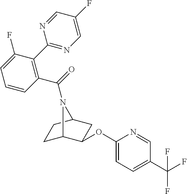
C1(C2=C(C(=O)N3C4CCC3CC4OC3=CC=C(C(F)(F)F)C=N3)C=CC=C2F)=NC=C(F)C=N1
